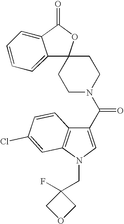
C1CN(C(=O)C2=CN(CC3(F)COC3)C3=C2C=CC(Cl)=C3)CCC12C1=CC=CC=C1C(=O)O2
